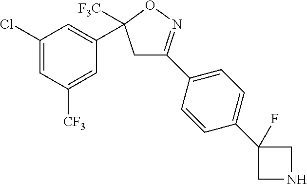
C1C(C2=CC=C(C3(F)CNC3)C=C2)=NOC1(C1=CC(Cl)=CC([CF3])=C1)[F3C]
